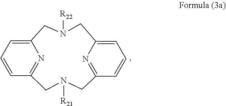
C1=CC2=NC(=C1)CN([R22])CC1=CC=CC(=N1)CN([R21])C2
